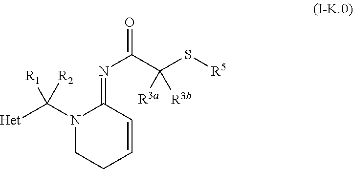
N1(C([R1])([Het])[R2])CCC=CC1=NC(C(S[R5])([R3b])[R3a])=O
